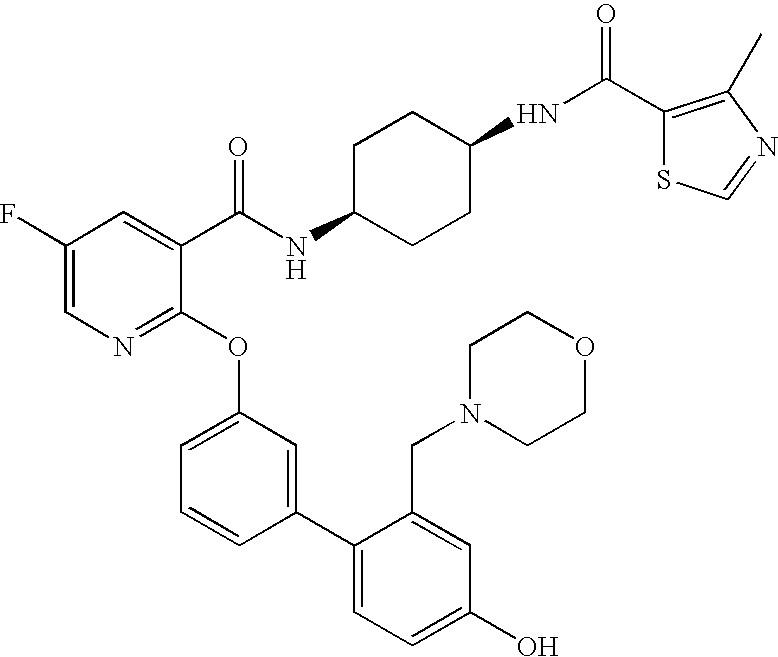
C1(F)=CN=C(OC2=CC=CC(C3=CC=C(O)C=C3CN3CCOCC3)=C2)C(C(NC2CCC(NC(=O)C3=C(C)N=CS3)CC2)=O)=C1
